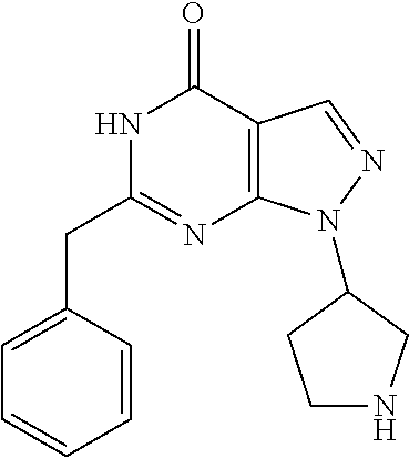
N1C(CC2=CC=CC=C2)=NC2=C(C1=O)C=NN2C1CNCC1
